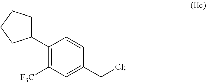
C1(C2CCCC2)=C([F3C])C=C(CCl)C=C1
